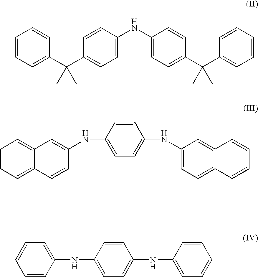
C1=CC=C(C(C2=CC=C(NC3=CC=C(C(C4=CC=CC=C4)(C)C)C=C3)C=C2)(C)C)C=C1.C1=CC=C2C(=C1)C=C(NC1=CC=C(NC3=CC=C4C(=C3)C=CC=C4)C=C1)C=C2.C1=CC=CC(NC2=CC=C(NC3=CC=CC=C3)C=C2)=C1
